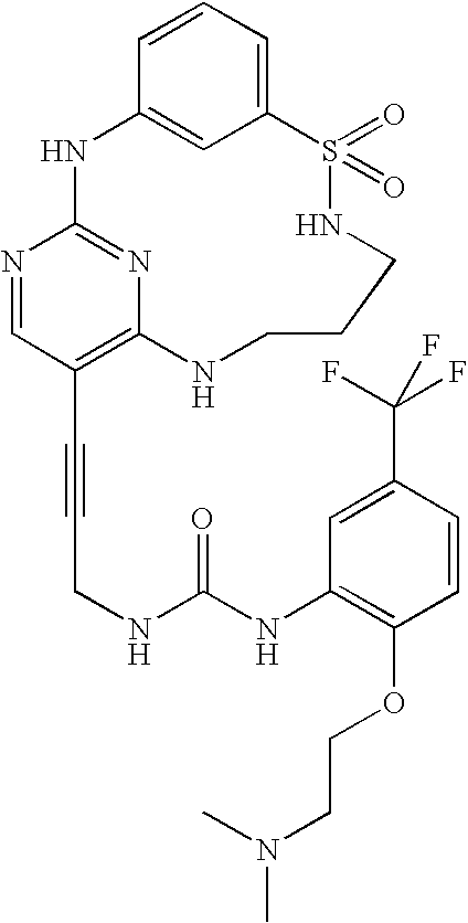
C1=CC=C2C=C1NC1=NC(=C(C#CCNC(NC3=C(OCCN(C)C)C=CC(C(F)(F)F)=C3)=O)C=N1)NCCCNS2(=O)=O
